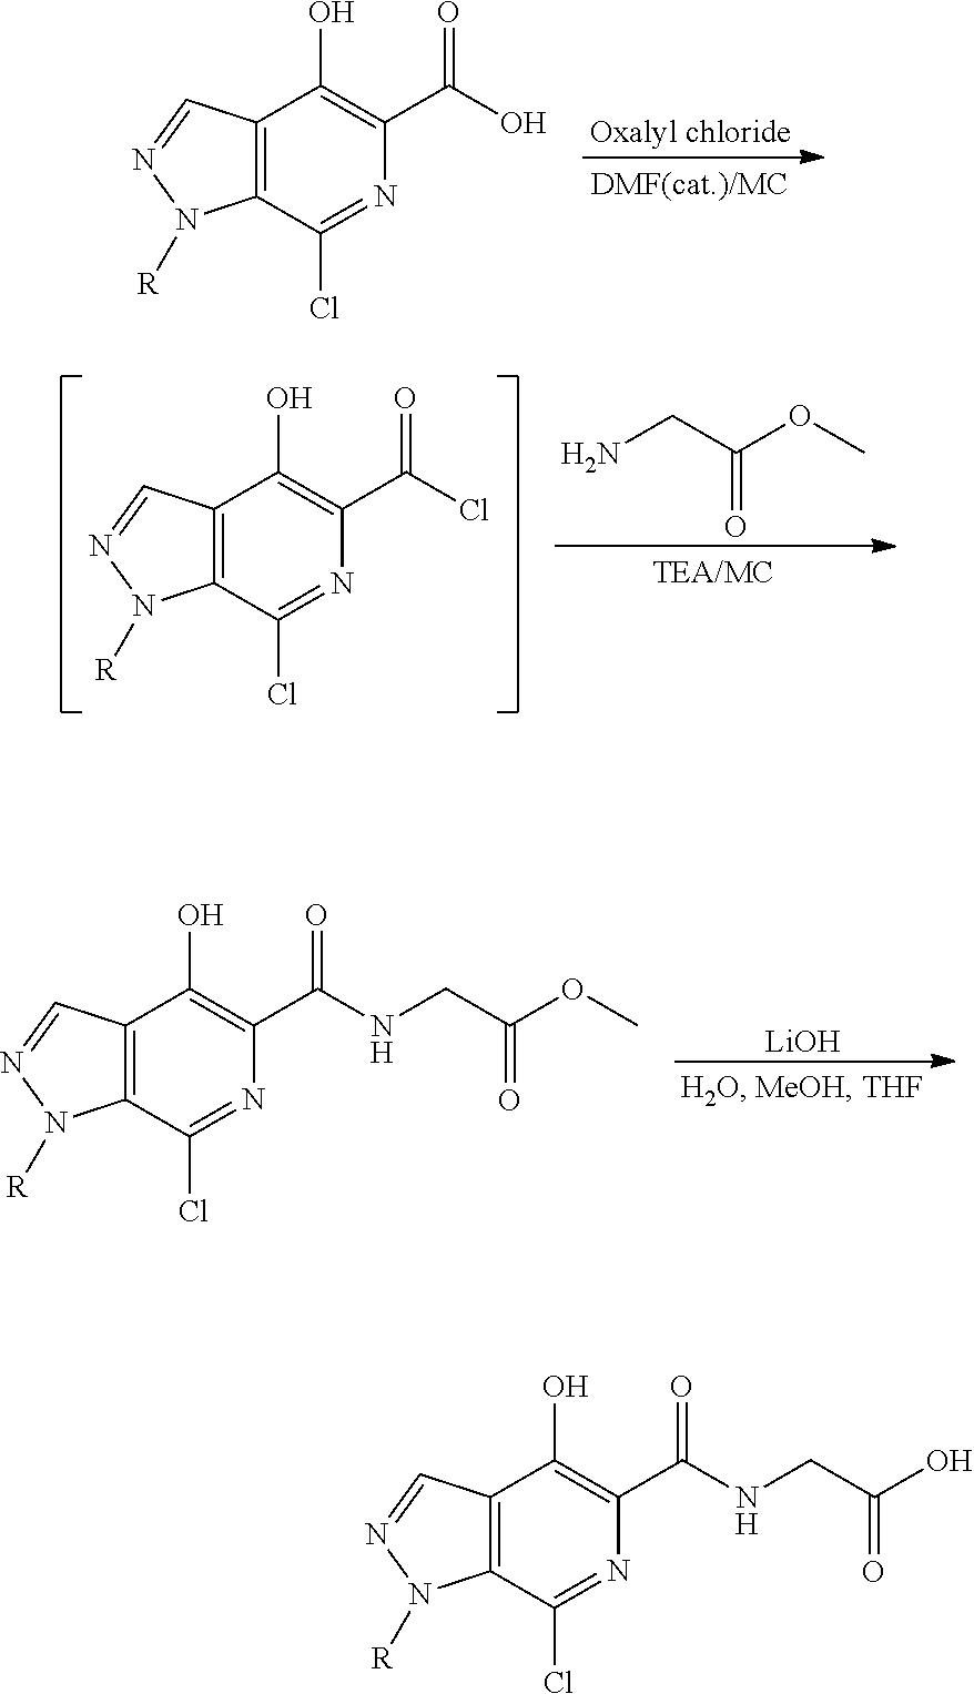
C12=C(C=NN1[R])C(O)=C(C(NCC(O)=O)=O)N=C2Cl.C12=C(C=NN1[R])C(O)=C(C(O)=O)N=C2Cl.[Oxalyl chloride].C12=C(C=NN1[R])C(O)=C(C(Cl)=O)N=C2Cl.NCC(OC)=O.C12=C(C=NN1[R])C(O)=C(C(NCC(OC)=O)=O)N=C2Cl.[LiOH]
